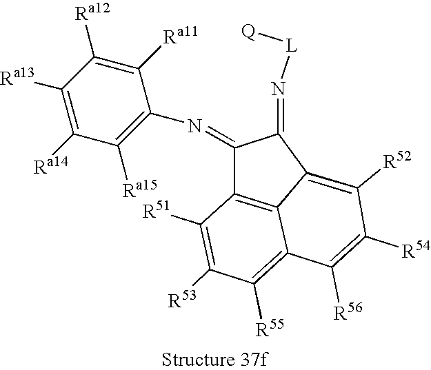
C12=C3C([R51])=C([R53])C([R55])=C1C([R56])=C([R54])C([R52])=C2C(=N[L][Q])C3=NC1=C([Ra15])C([Ra14])=C([Ra13])C([Ra12])=C1[Ra11]
